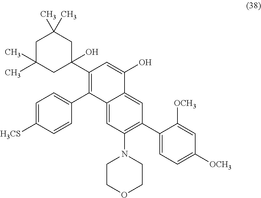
C1=C([H3CS])C=CC(C2=C(C3(O)CC(C)(C)CC(C)(C)C3)C=C(O)C3=CC(C4=CC=C([OCH3])C=C4[OCH3])=C(N4CCOCC4)C=C23)=C1
